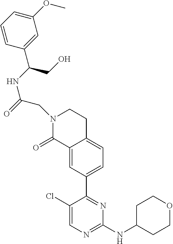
C1(Cl)=CN=C(NC2CCOCC2)N=C1C1=CC=C2C(=C1)C(=O)N(CC(NC(CO)C1=CC(OC)=CC=C1)=O)CC2
